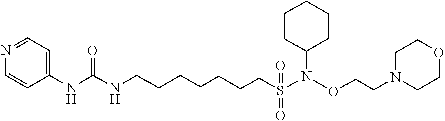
C1(NC(NCCCCCCCS(N(OCCN2CCOCC2)C2CCCCC2)(=O)=O)=O)=CC=NC=C1
